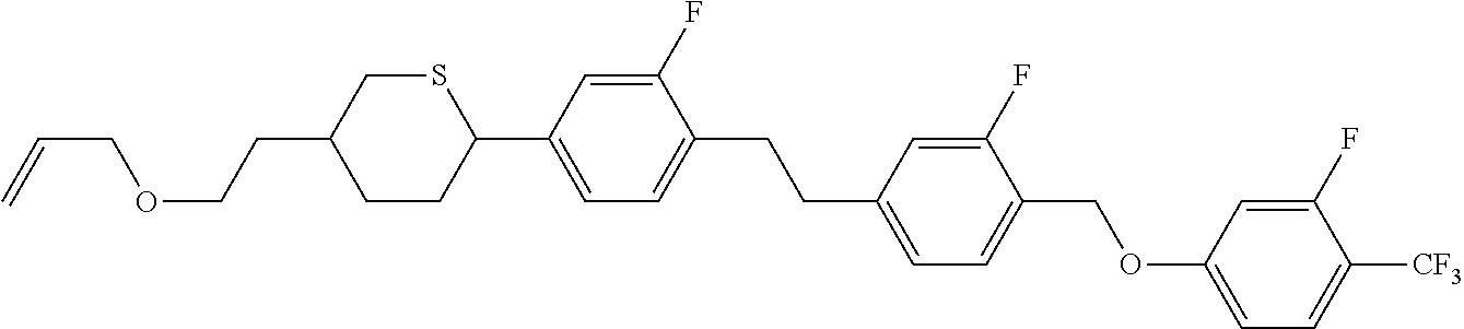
C=CCOCCC1CCC(C2=CC=C(CCC3=CC=C(COC4=CC=C([CF3])C(F)=C4)C(F)=C3)C(F)=C2)SC1
